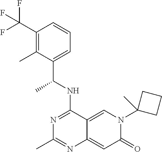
C1(C(F)(F)F)=C(C)C(C(NC2=NC(C)=NC3=CC(=O)N(C4(C)CCC4)C=C23)C)=CC=C1
